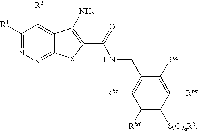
C1([R1])=NN=C2C(=C1[R2])C(N)=C(C(NCC1=C([R6e])C([R6d])=C([S(O)nR5])C([R6b])=C1[R6a])=O)S2
